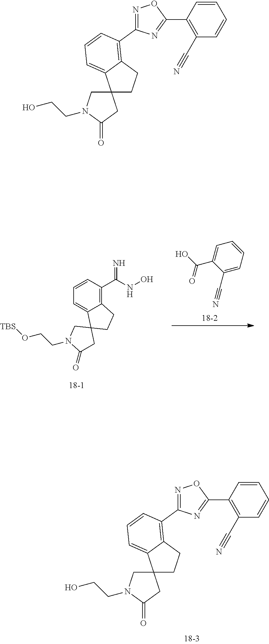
C12(CN(CCO)C(=O)C1)CCC1=C(C3=NOC(C4=C(C#N)C=CC=C4)=N3)C=CC=C21.C1=CC(C(NO)=N)=C2C(=C1)C1(CC2)CN(CCO[TBS])C(=O)C1.C1=C(C(=O)O)C(C#N)=CC=C1.C12(CN(CCO)C(=O)C1)CCC1=C(C3=NOC(C4=C(C#N)C=CC=C4)=N3)C=CC=C21
